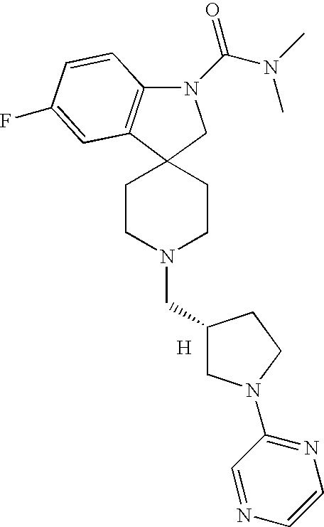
C12(CCN(CC3CN(C4=NC=CN=C4)CC3)CC1)C1=C(N(C(N(C)C)=O)C2)C=CC(F)=C1.[H]
